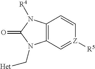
C12=C(C=[Z]([R5])C=C1)N(C[Het])C(=O)N2[R4]
